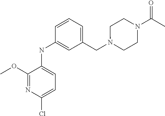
C1(NC2=CC=C(Cl)N=C2OC)=CC(CN2CCN(C(C)=O)CC2)=CC=C1
